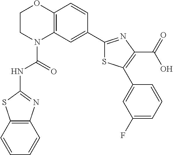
C1CN(C(=O)NC2=NC3=C(S2)C=CC=C3)C2=C(O1)C=CC(C1=NC(C(=O)O)=C(C3=CC(F)=CC=C3)S1)=C2
